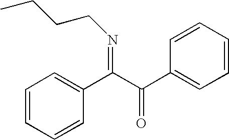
N(=C(C1=CC=CC=C1)C(=O)C1=CC=CC=C1)CCCC
